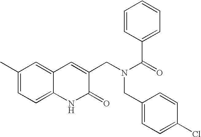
C1(C)=CC=C2C(=C1)C=C(CN(C(C1=CC=CC=C1)=O)CC1=CC=C(Cl)C=C1)C(=O)N2
